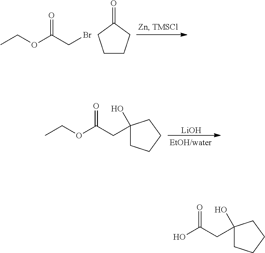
O=C(CBr)OCC.C1CCC(=O)C1.O=C(CC1(O)CCCC1)OCC.[LiOH].O=C(CC1(O)CCCC1)O
